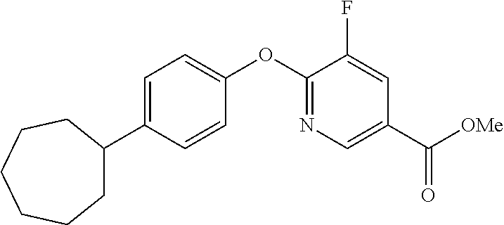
C1=C(C2CCCCCC2)C=CC(OC2=NC=C(C([OMe])=O)C=C2F)=C1
